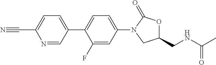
N#CC1=CC=C(C2=CC=C(N3CC(CNC(C)=O)OC3=O)C=C2F)C=N1
